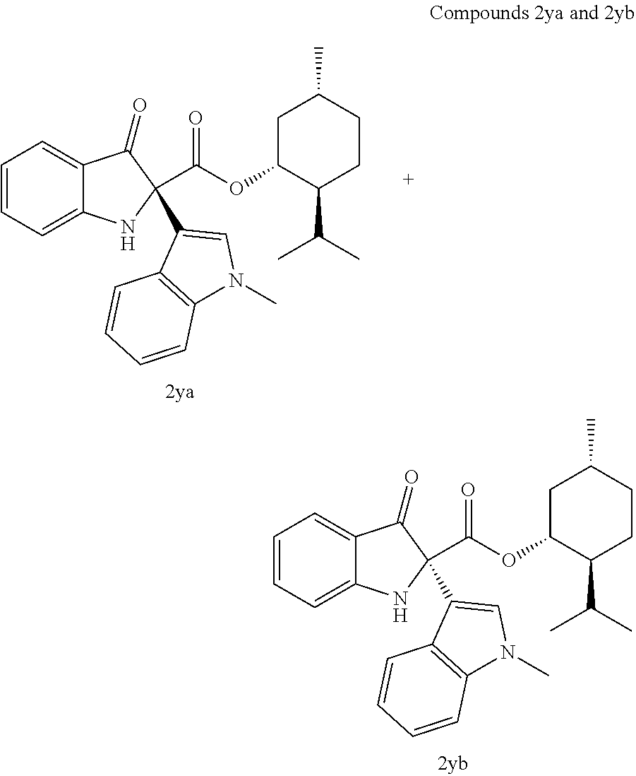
C1=CC=C2C(=C1)C(=O)C(C1=CN(C)C3=C1C=CC=C3)(C(OC1CC(C)CCC1C(C)C)=O)N2.C1=CC=C2C(=C1)C(=O)C(C1=CN(C)C3=C1C=CC=C3)(C(OC1CC(C)CCC1C(C)C)=O)N2
